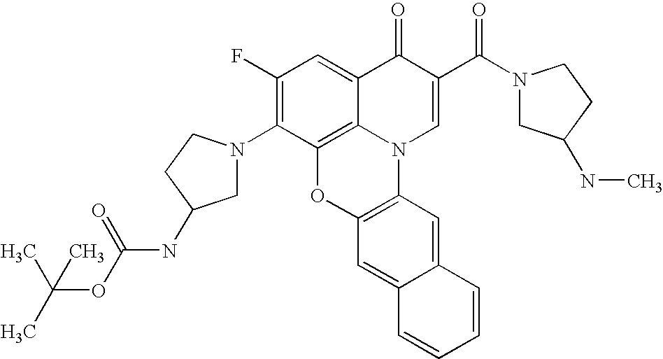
C1(F)=C(N2CC(NC(OC(C)(C)C)=O)CC2)C2=C3C(=C1)C(=O)C(C(N1CC(NC)CC1)=O)=CN3C1=C(O2)C=C2C(=C1)C=CC=C2
